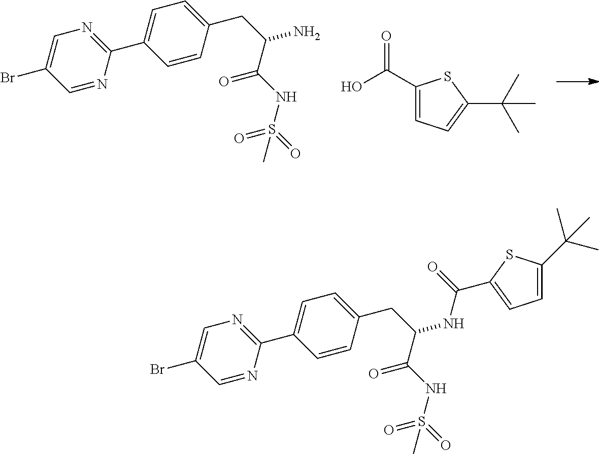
C1=CC(CC(N)C(NS(=O)(=O)C)=O)=CC=C1C1=NC=C(Br)C=N1.C1(C(O)=O)=CC=C(C(C)(C)C)S1.C1=CC(CC(NC(=O)C2=CC=C(C(C)(C)C)S2)C(NS(=O)(=O)C)=O)=CC=C1C1=NC=C(Br)C=N1
